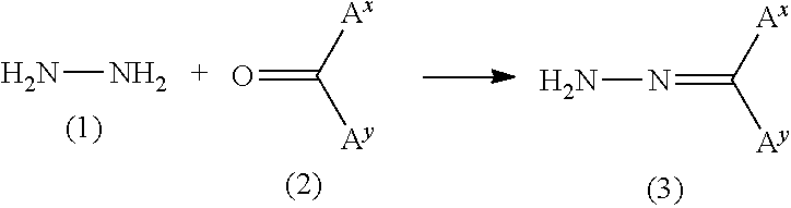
NN.O=C([Ax])[Ay].N(=C([Ax])[Ay])N
